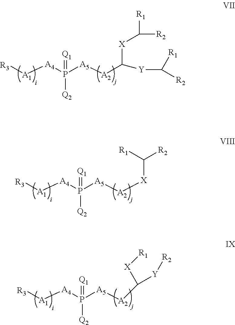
[R3][A1][A4]P([A5][A2]C([X]C([R1])[R2])[Y]C([R1])[R2])(=[Q1])[Q2].[R3][A1][A4]P([A5][A2][X]C([R2])[R1])(=[Q1])[Q2].[R3][A1][A4]P([A5][A2]C([Y][R2])[X][R1])(=[Q1])[Q2]
